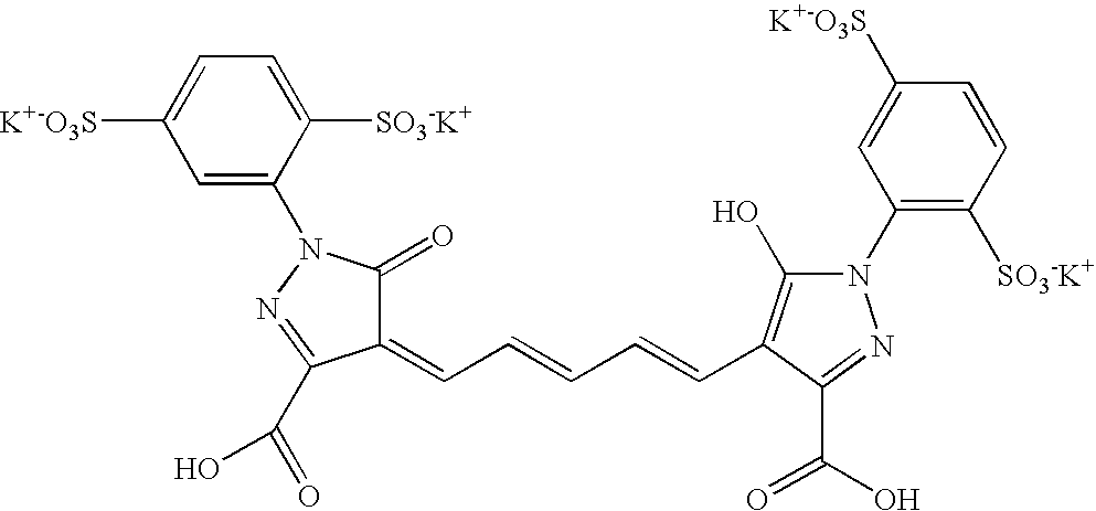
C1(N2C(=O)C(=CC=CC=CC3=C(O)N(C4=C([SO3-K+])C=CC([K+-O3S])=C4)N=C3C(O)=O)C(C(=O)O)=N2)=CC([K+-O3S])=CC=C1[SO3-K+]
